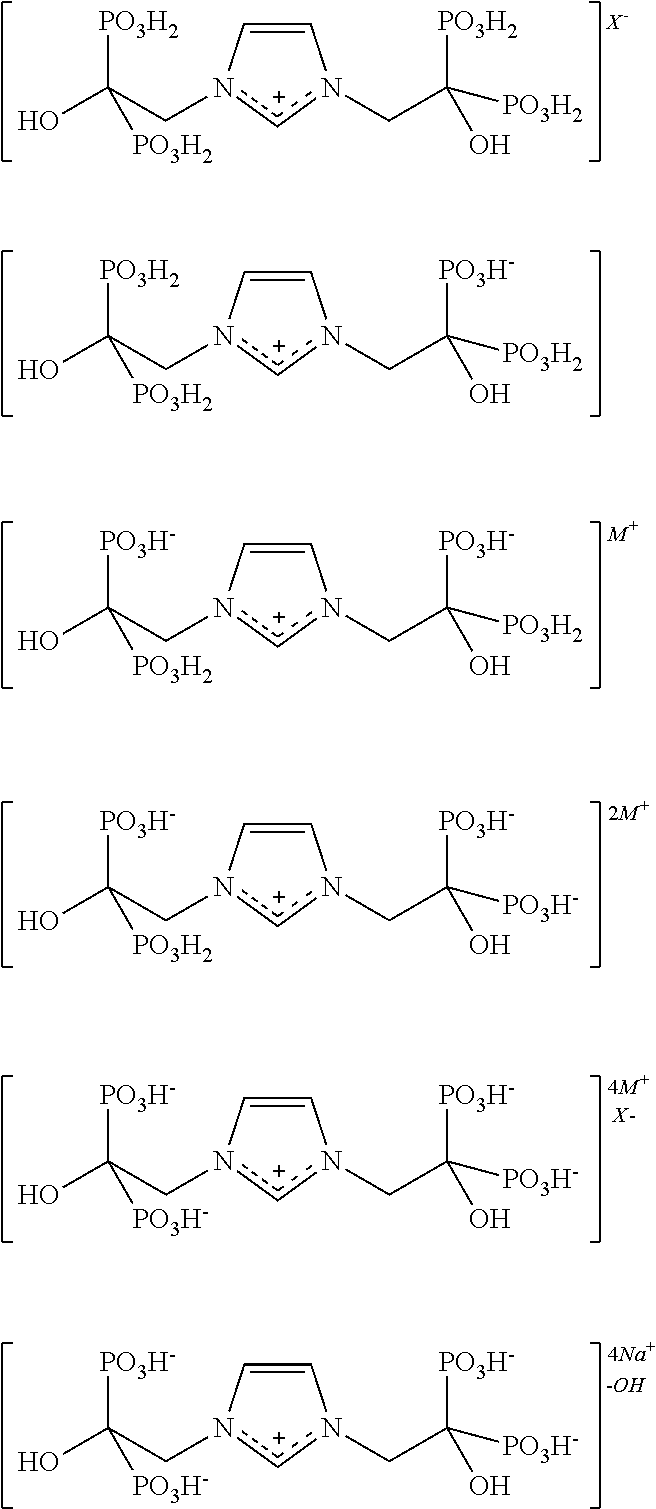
C1=Cn(CC(O)([PO3H2])[PO3H2])[c+]n1CC([PO3H2])([PO3H2])O.C1=Cn(CC(O)([PO3H2])[PO3H2])[c+]n1CC([PO3H2])([PO3H-])O.C1=Cn(CC(O)([PO3H-])[PO3H2])[c+]n1CC([PO3H2])([PO3H-])O.C1=Cn(CC(O)([PO3H-])[PO3H2])[c+]n1CC([PO3H-])([PO3H-])O.C1=Cn(CC(O)([PO3H-])[PO3H-])[c+]n1CC([PO3H-])([PO3H-])O.[X-].C1=Cn(CC(O)([PO3H-])[PO3H-])[c+]n1CC([PO3H-])([PO3H-])O.[-OH]
